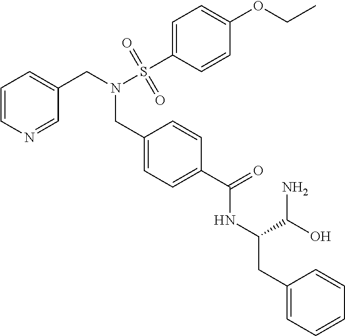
C1=CN=CC(CN(S(C2=CC=C(OCC)C=C2)(=O)=O)CC2=CC=C(C(=O)NC(CC3=CC=CC=C3)C(O)N)C=C2)=C1
